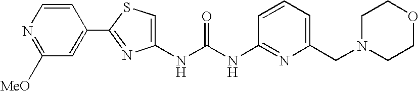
C1(C2=CC([MeO])=NC=C2)=NC(NC(NC2=NC(CN3CCOCC3)=CC=C2)=O)=CS1
